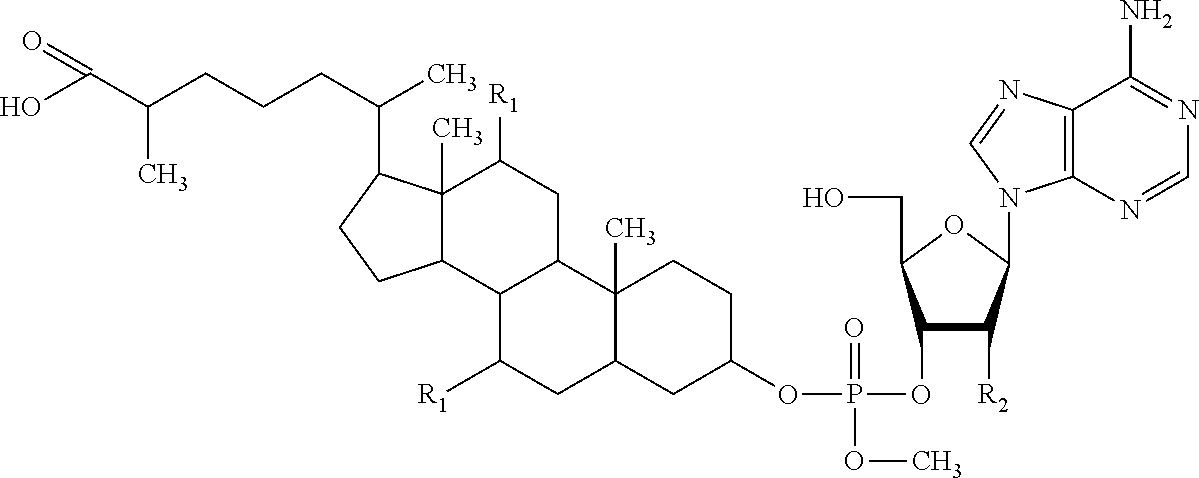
OC(C(C)CCCC(C)C1C2(C)C(CC1)C1C(CC2[R1])C2(C)C(CC1[R1])CC(OP(=O)(OC1C([R2])C(N3C4=C(N=C3)C(N)=NC=N4)OC1CO)OC)CC2)=O
